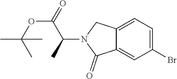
C12=CC(Br)=CC=C1CN(C(C(OC(C)(C)C)=O)C)C2=O
